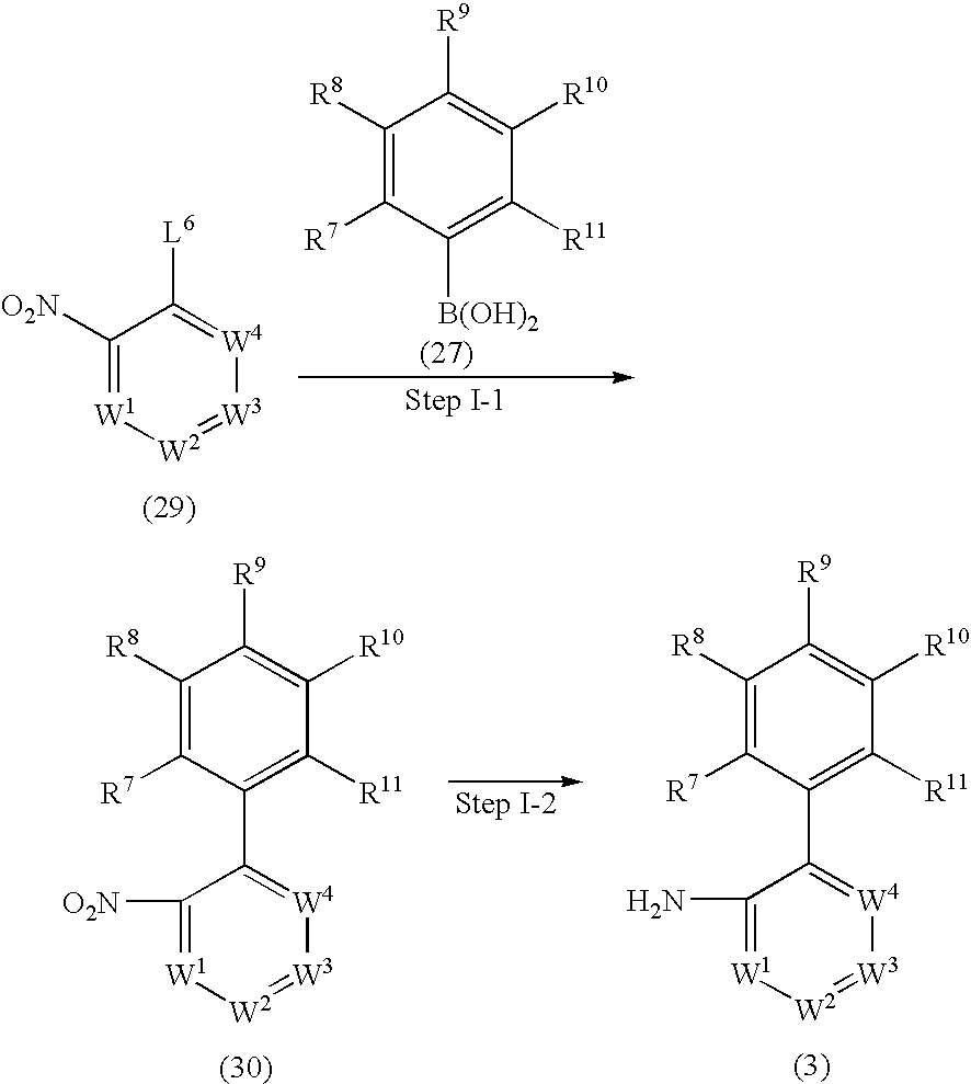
C1([R8])=C([R7])C([B(OH)2])=C([R11])C([R10])=C1[R9].C1([O2N])=[W1][W2]=[W3][W4]=C1[L6].C1([O2N])=[W1][W2]=[W3][W4]=C1C1=C([R11])C([R10])=C([R9])C([R8])=C1[R7].C1(N)=[W1][W2]=[W3][W4]=C1C1=C([R11])C([R10])=C([R9])C([R8])=C1[R7]
